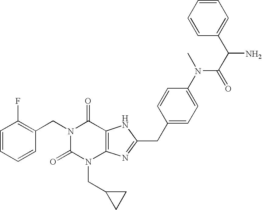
C1=CC=CC(CN2C(=O)N(CC3CC3)C3=C(C2=O)NC(CC2=CC=C(N(C(C(N)C4=CC=CC=C4)=O)C)C=C2)=N3)=C1F
